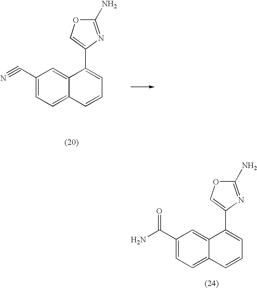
C1(C#N)=CC=C2C(=C1)C(C1=COC(N)=N1)=CC=C2.C1(C(=O)N)=CC=C2C(=C1)C(C1=COC(N)=N1)=CC=C2
